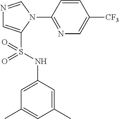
N1=CN(C2=NC=C([CF3])C=C2)C(S(NC2=CC(C)=CC(C)=C2)(=O)=O)=C1
